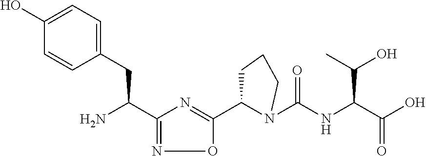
C1(C(N)CC2=CC=C(O)C=C2)=NOC(C2N(C(NC(C(O)=O)C(O)C)=O)CCC2)=N1
